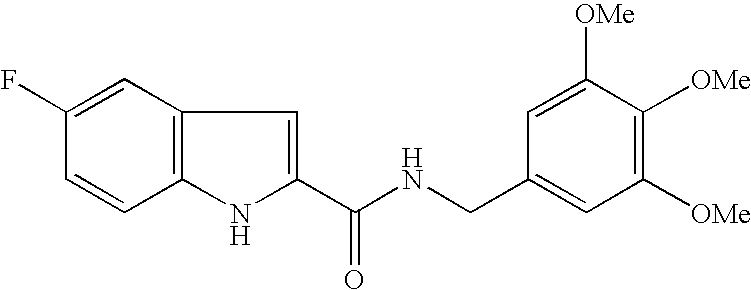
C1=C(F)C=CC2=C1C=C(C(NCC1=CC([OMe])=C([OMe])C([OMe])=C1)=O)N2
